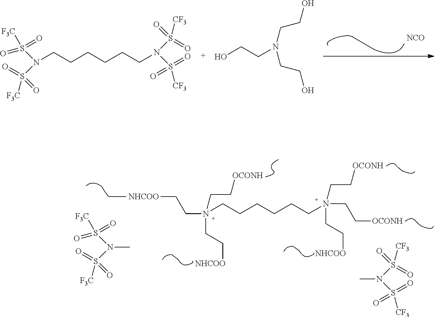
CN(S([CF3])(=O)=O)S(=O)(=O)[CF3].N(S(=O)(=O)[F3C])(S(=O)(=O)[F3C])C.C(N(CC[OCONH])(CCCCCCN(CC[OCONH])(CC[OCONH])CC[NHCOO])CC[NHCOO])C[NHCOO].[NCO].N(CCCCCCN(S([CF3])(=O)=O)S(=O)(=O)[CF3])(S(=O)(=O)[F3C])S(=O)(=O)[F3C].OCCN(CCO)CCO
